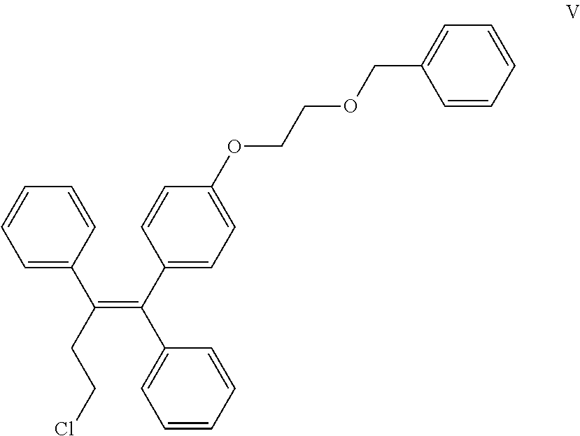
C1=CC=C(C(=C(C2=CC=C(OCCOCC3=CC=CC=C3)C=C2)C2=CC=CC=C2)CCCl)C=C1
